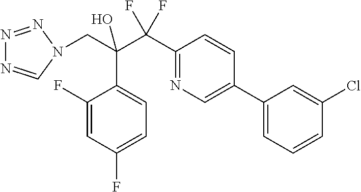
C1(F)=CC(F)=CC=C1C(C(C1=NC=C(C2=CC=CC(Cl)=C2)C=C1)(F)F)(CN1C=NN=N1)O
